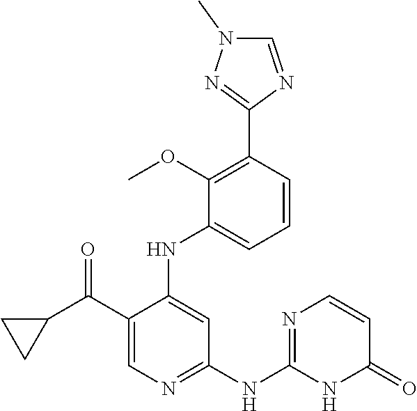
C1=CC(C2=NN(C)C=N2)=C(OC)C(NC2=CC(NC3=NC=CC(=O)N3)=NC=C2C(C2CC2)=O)=C1
